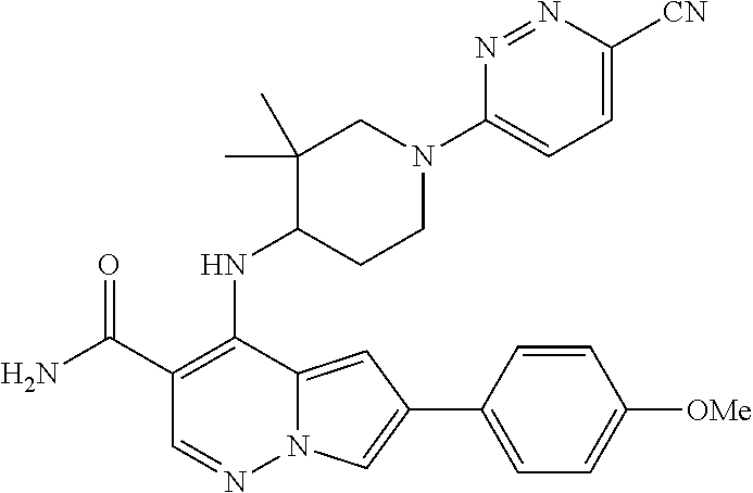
NC(C1=C(NC2CCN(C3=CC=C([CN])N=N3)CC2(C)C)C2=CC(C3=CC=C([OMe])C=C3)=CN2N=C1)=O
